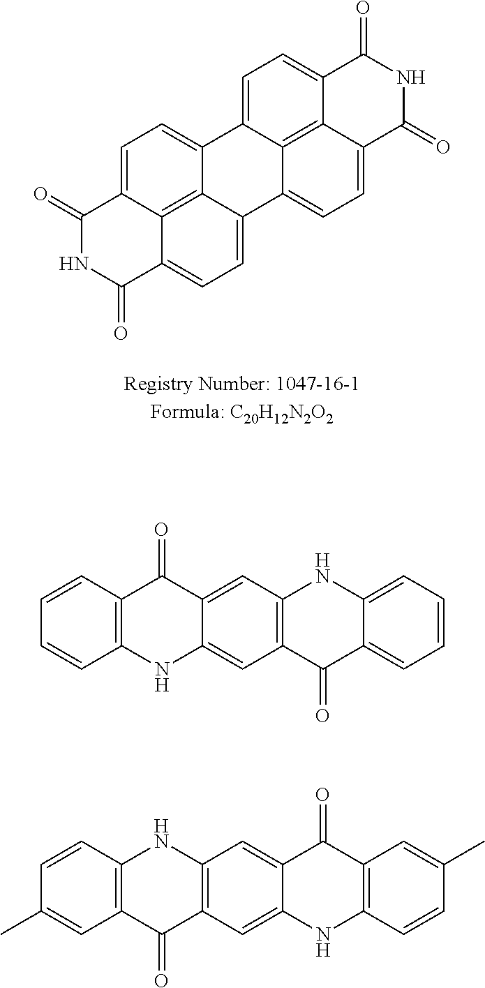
C1(=O)NC(=O)C2=CC=C3C4=C2C1=CC=C4C1=CC=C2C4=C1C3=CC=C4C(=O)NC2=O.C12=C(C=CC=C1)C(=O)C1=CC3=C(C=C1N2)C(=O)C1=CC=CC=C1N3.C1=CC2=C(C=C1C)C(=O)C1=C(N2)C=C2C(=C1)NC1=C(C2=O)C=C(C)C=C1
